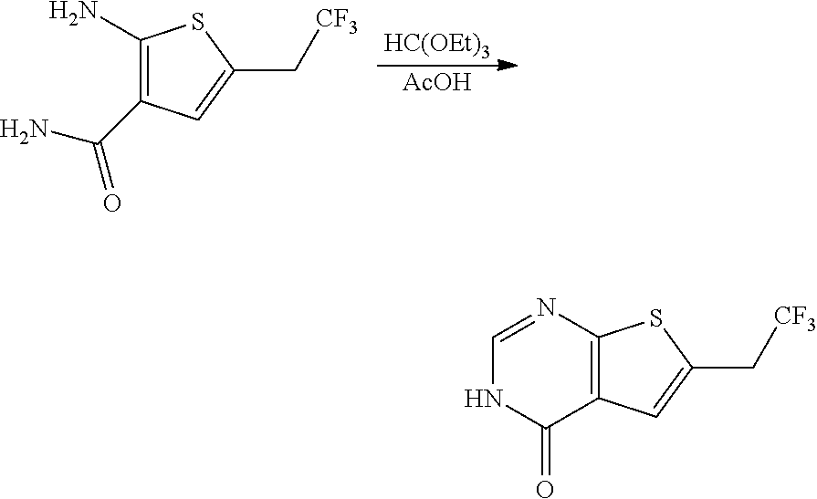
[HC(OEt)3].[AcOH].C1(N)=C(C(N)=O)C=C(C[CF3])S1.C1=NC2=C(C(=O)N1)C=C(C[CF3])S2
